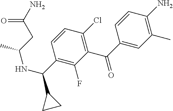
C1(C)=C(N)C=CC(C(=O)C2=C(Cl)C=CC(C(NC(CC(=O)N)C)C3CC3)=C2F)=C1
